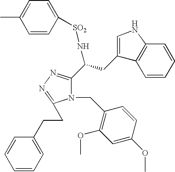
C1=CC=CC2=C1C(CC(C1=NN=C(CCC3=CC=CC=C3)N1CC1=C(OC)C=C(OC)C=C1)N[SO2]C1=CC=C(C)C=C1)=CN2
